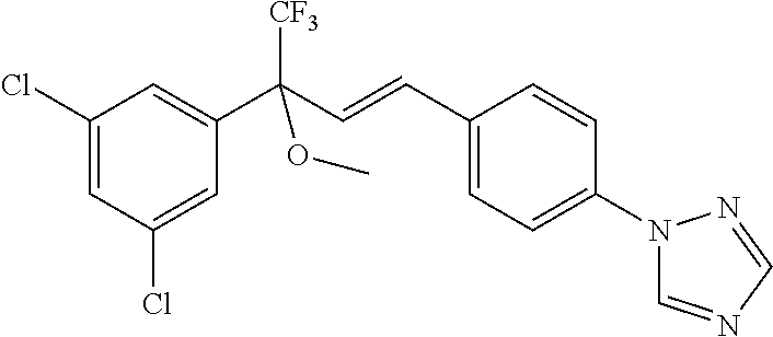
C1(C(C=CC2=CC=C(N3C=NC=N3)C=C2)([CF3])OC)=CC(Cl)=CC(Cl)=C1
